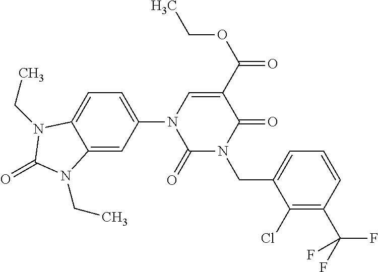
C1(=O)N(CC2=CC=CC(C(F)(F)F)=C2Cl)C(=O)C(C(OCC)=O)=CN1C1=CC=C2C(=C1)N(CC)C(=O)N2CC
